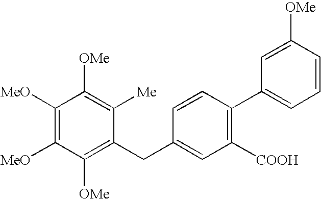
C1([MeO])=C([MeO])C([OMe])=C(CC2=CC([COOH])=C(C3=CC=CC([OMe])=C3)C=C2)C([Me])=C1[OMe]
